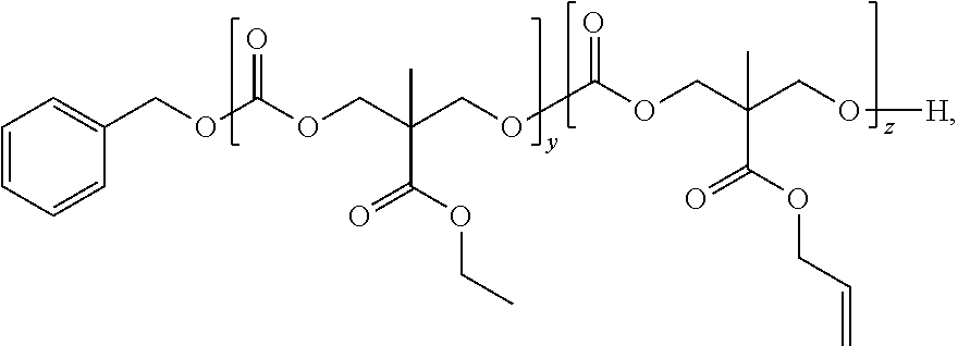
C1=CC=CC(COC(=O)OCC(C(=O)OCC)(COC(OCC(C(=O)OCC=C)(CO[H])C)=O)C)=C1
